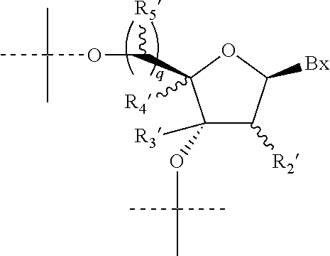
C1(OC(C)(C)C)([R3])C([R2])C([Bx])OC1(C(OC(C)(C)C)[R5])[R4]
